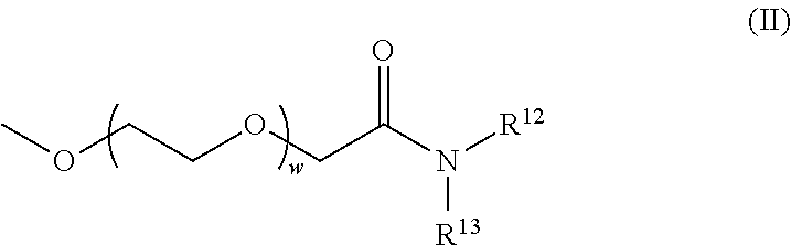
COCCOCC(N([R12])[R13])=O
